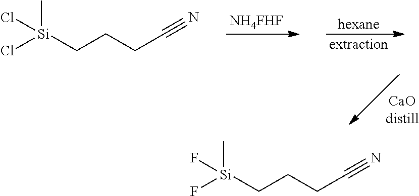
[CaOdistill].[NH4FHF].[hexane].[extraction].[Si](CCCC#N)(Cl)(C)Cl.[Si](CCCC#N)(F)(C)F
